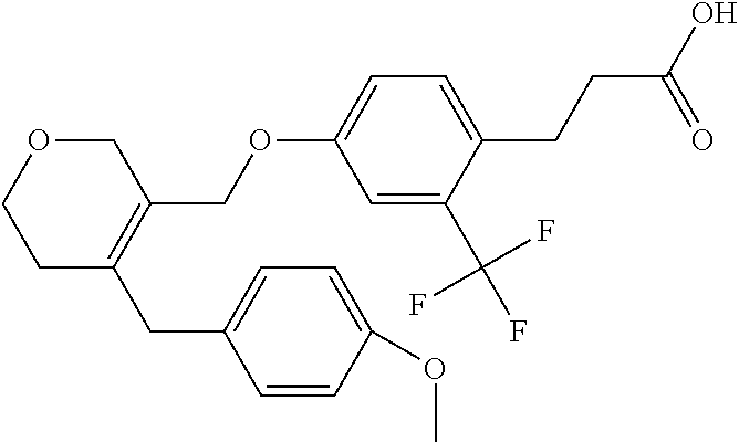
C1(COC2=CC=C(CCC(O)=O)C(C(F)(F)F)=C2)=C(CC2=CC=C(OC)C=C2)CCOC1
